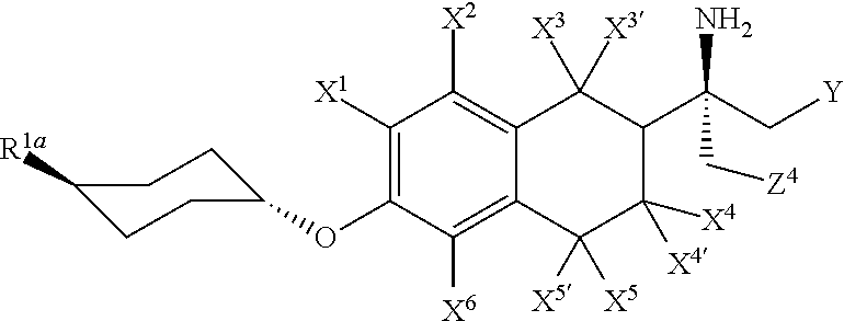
C1([X1])=C(OC2CCC([R1a])CC2)C([X6])=C2C(=C1[X2])C([X3])([X3])C(C(C[Y])(N)C[Z4])C([X4])([X4])C2([X5])[X5]
